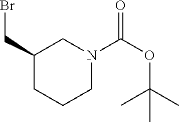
BrCC1CCCN(C(OC(C)(C)C)=O)C1
